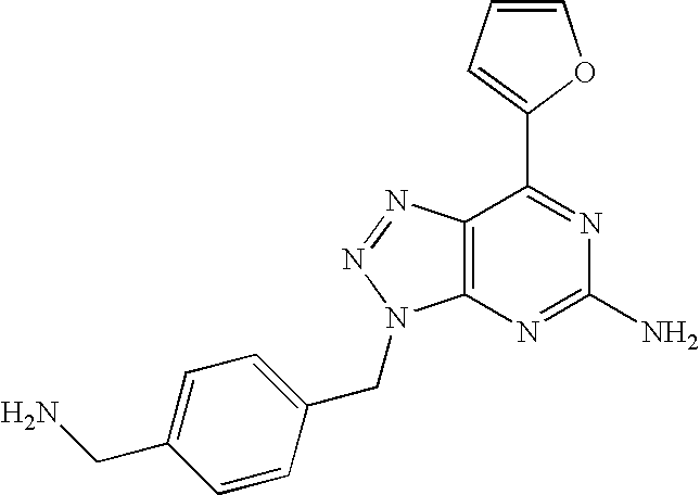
C1=CC=C(C2=NC(N)=NC3=C2N=NN3CC2=CC=C(CN)C=C2)O1
